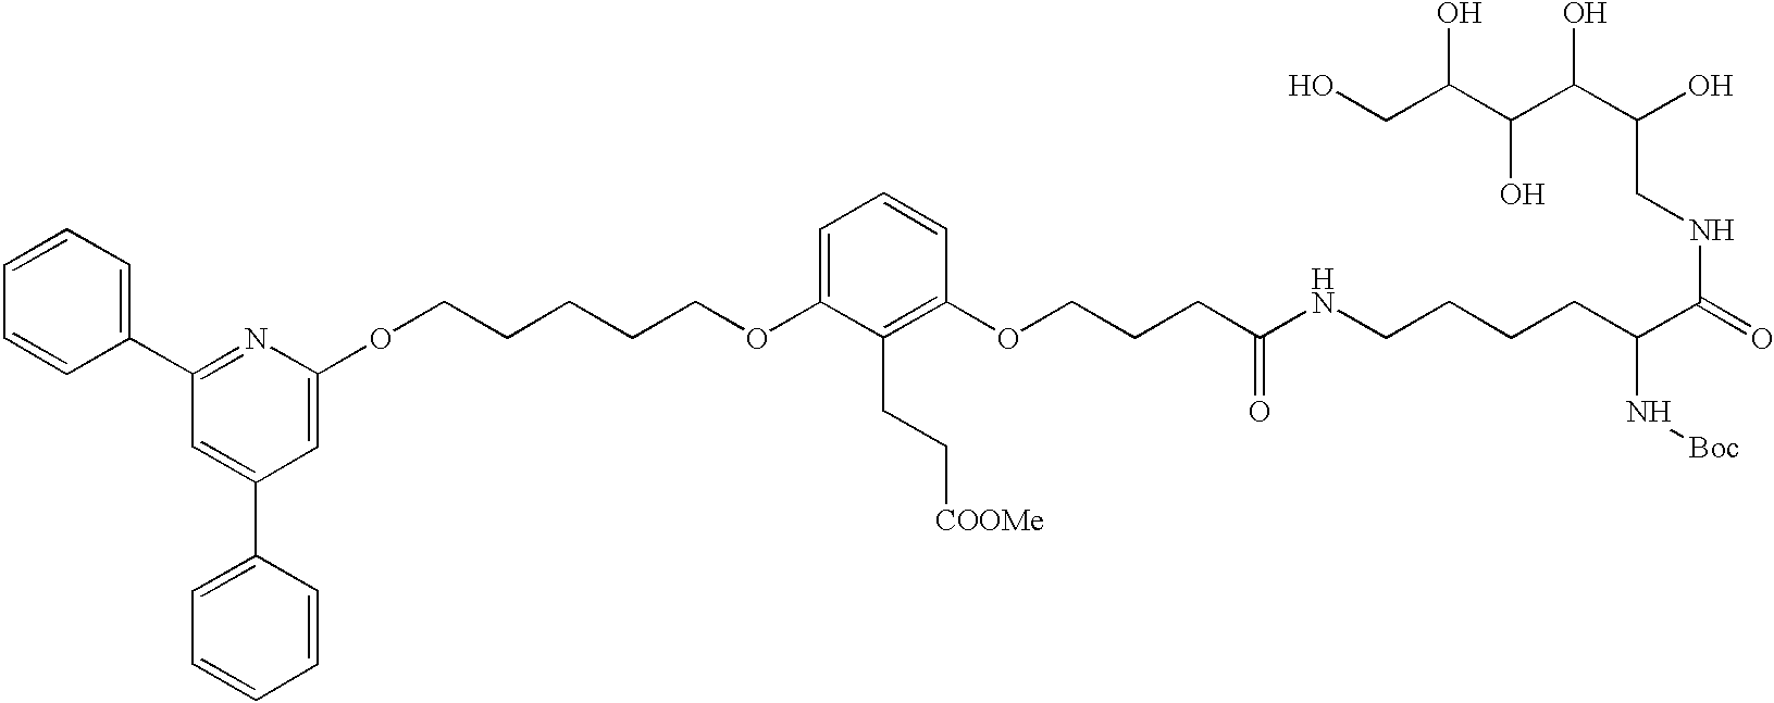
N1=C(C2=CC=CC=C2)C=C(C2=CC=CC=C2)C=C1OCCCCCOC1=CC=CC(OCCCC(=O)NCCCCC(N[Boc])C(NCC(O)C(O)C(O)C(O)CO)=O)=C1CC[COOMe]
